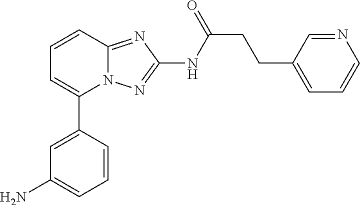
C1=C(C2=CC=CC3=NC(NC(CCC4=CC=CN=C4)=O)=NN23)C=CC=C1N
